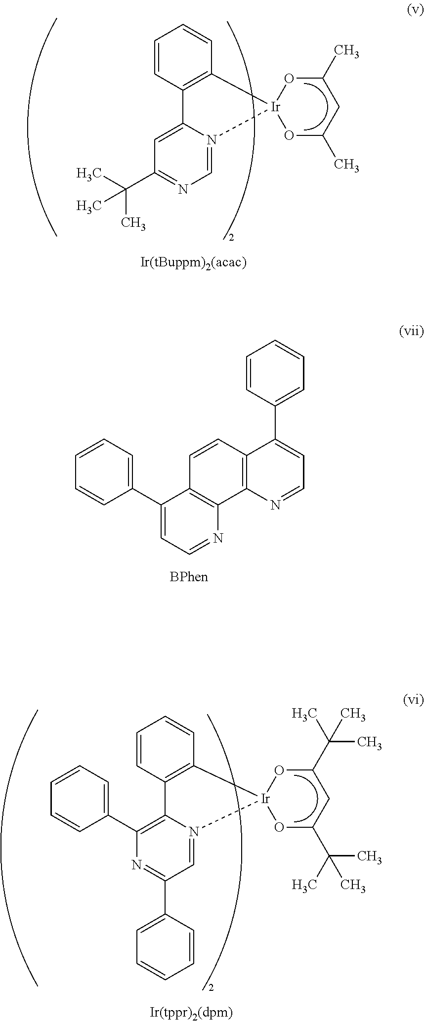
C1=CC2=C(C=C1)[Ir]1(N3=CN=C(C(C)(C)C)C=C23)OC(C)CC(C)O1.C1=CC2=C(C=C1)[Ir]1(N3=CC(C4=CC=CC=C4)=NC(C4=CC=CC=C4)=C23)OC(C(C)(C)C)CC(C(C)(C)C)O1.C1(C2=CC=CC=C2)=CC=NC2=C1C=CC1=C2N=CC=C1C1=CC=CC=C1
